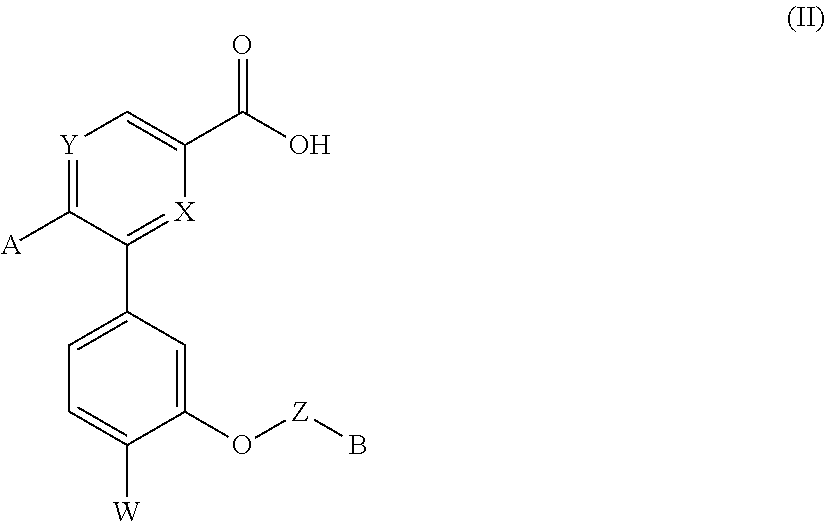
[Y]1=C([A])C(C2=CC=C([W])C(O[Z]B)=C2)=[X]C(C(O)=O)=C1
